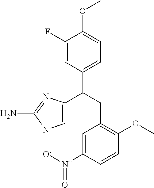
C1=CC([N+]([O-])=O)=CC(CC(C2=CC=C(OC)C(F)=C2)C2=CNC(N)=N2)=C1OC
